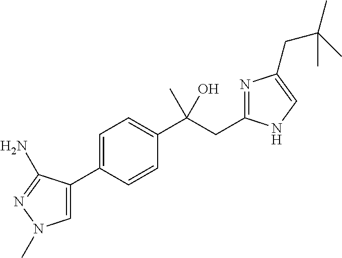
C1=C(C2=CN(C)N=C2N)C=CC(C(CC2=NC(CC(C)(C)C)=CN2)(O)C)=C1
